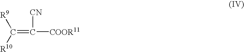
C(=C([COOR11])[CN])([R10])[R9]
